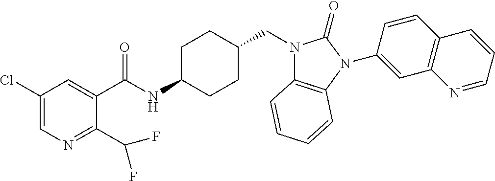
C1(Cl)=CN=C(C(F)F)C(C(NC2CCC(CN3C4=C(N(C5=CC6=C(C=C5)C=CC=N6)C3=O)C=CC=C4)CC2)=O)=C1
